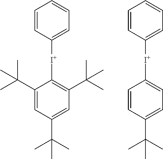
C1=CC([I+]C2=C(C(C)(C)C)C=C(C(C)(C)C)C=C2C(C)(C)C)=CC=C1.C1=CC([I+]C2=CC=C(C(C)(C)C)C=C2)=CC=C1
